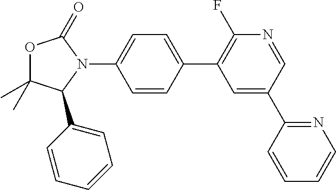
O1C(C)(C)C(C2=CC=CC=C2)N(C2=CC=C(C3=C(F)N=CC(C4=NC=CC=C4)=C3)C=C2)C1=O
